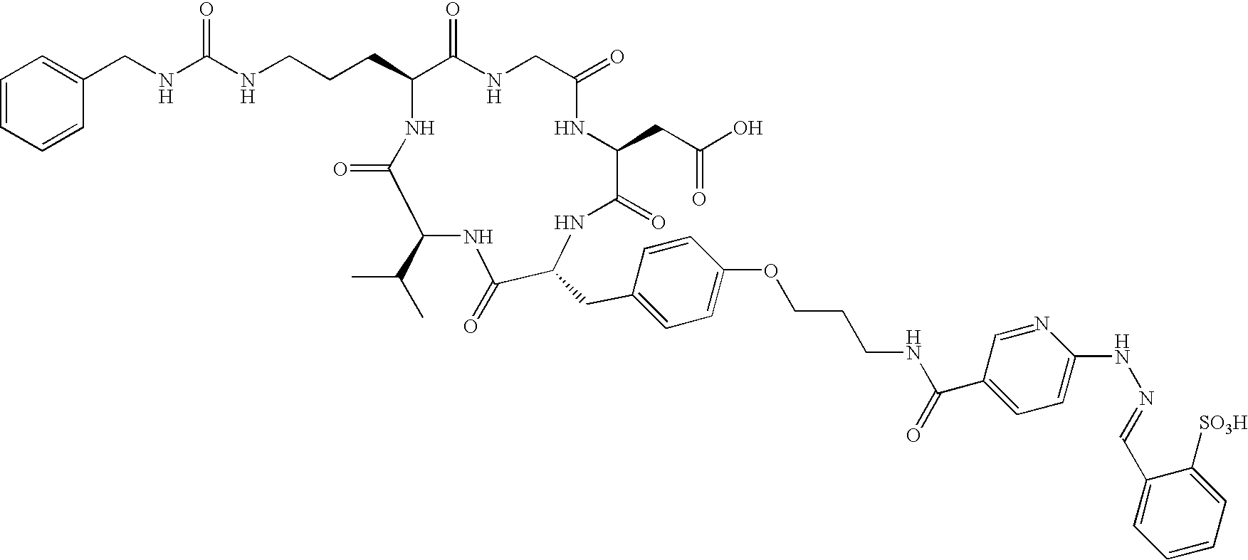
C(NCCCC1C(=O)NCC(=O)NC(CC(O)=O)C(=O)NC(CC2=CC=C(OCCCNC(=O)C3=CC=C(NN=CC4=CC=CC=C4[SO3H])N=C3)C=C2)C(=O)NC(C(C)C)C(=O)N1)(NCC1=CC=CC=C1)=O
